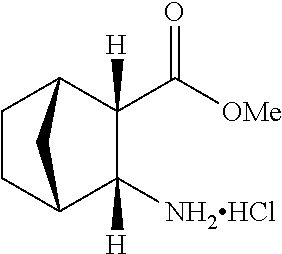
[NH2HCl]C1([H])C2CCC(C1(C([OMe])=O)[H])C2
